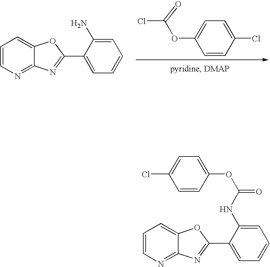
C1=CN=C2C(=C1)OC(C1=CC=CC=C1N)=N2.C1=CC(Cl)=CC=C1OC(Cl)=O.C1=CN=C2C(=C1)OC(C1=CC=CC=C1NC(=O)OC1=CC=C(Cl)C=C1)=N2
